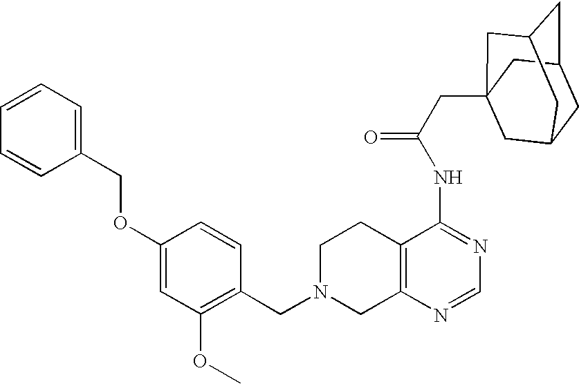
C1N(CC2=C(OC)C=C(OCC3=CC=CC=C3)C=C2)CC2=C(C1)C(NC(=O)CC13CC4CC(CC(C1)C4)C3)=NC=N2
